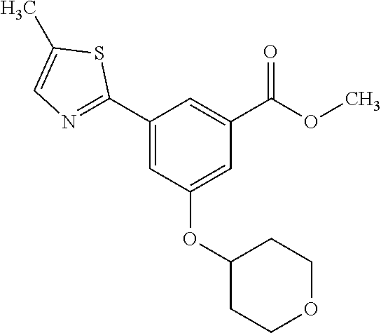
C1(C2=NC=C(C)S2)=CC(OC2CCOCC2)=CC(C(OC)=O)=C1
